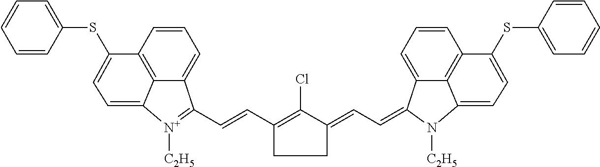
ClC1=C(C=CC2=[N+]([C2H5])C3=CC=C(SC4=CC=CC=C4)C4=C3C2=CC=C4)CCC1=CC=C1C2=CC=CC3=C2C(=CC=C3SC2=CC=CC=C2)N1[C2H5]
